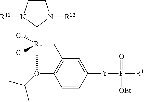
C1CN([R11])C([Ru]2(Cl)(Cl)=CC3=C(O2C(C)C)C=CC([Y]P([R1])(=O)[OEt])=C3)N1[R12]
